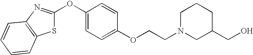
O(C1=CC=C(OCCN2CC(CO)CCC2)C=C1)C1=NC2=C(S1)C=CC=C2
